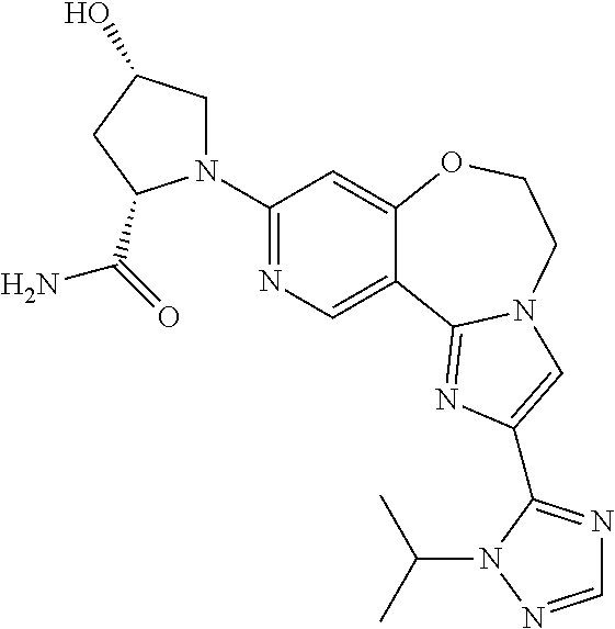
C1(N2CC(O)CC2C(=O)N)=NC=C2C(=C1)OCCN1C2=NC(C2=NC=NN2C(C)C)=C1
